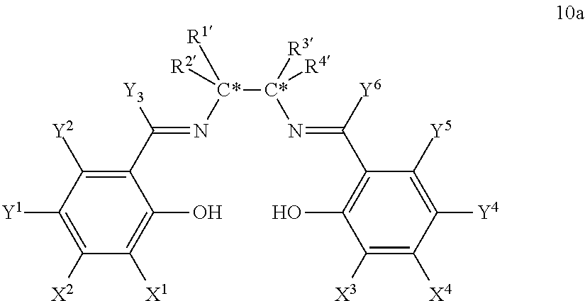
C1(C([Y3])=N[C*]([C*](N=C(C2=C(O)C([X3])=C([X4])C([Y4])=C2[Y5])[Y6])([R3])[R4])([R1])[R2])=C([Y2])C([Y1])=C([X2])C([X1])=C1O
